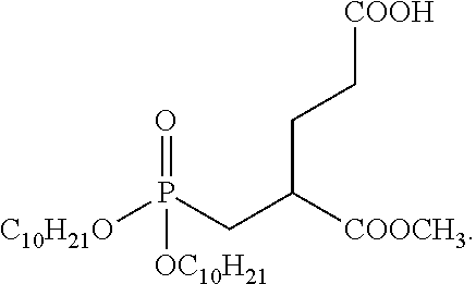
[COOH]CCC(CP([C10H21O])(=O)[OC10H21])[COOCH3]
